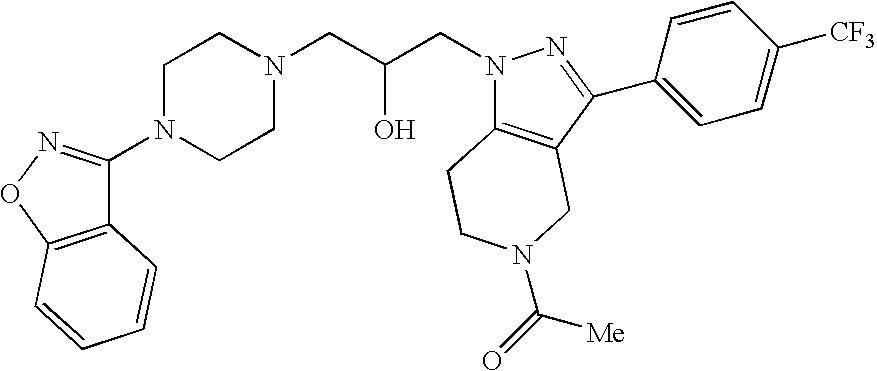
C1N(C2=NOC3=C2C=CC=C3)CCN(CC(CN2C3=C(C(C4=CC=C([CF3])C=C4)=N2)CN(C(=O)[Me])CC3)O)C1
